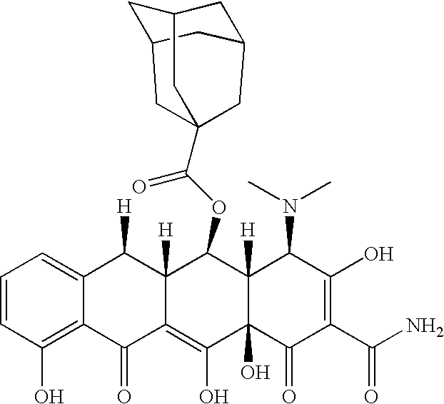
C1=CC(O)=C2C(=C1)C([H])C1([H])C(=C(O)C3(O)C([H])(C1OC(C14CC5CC(C1)CC(C5)C4)=O)C(N(C)C)C(O)=C(C(N)=O)C3=O)C2=O
